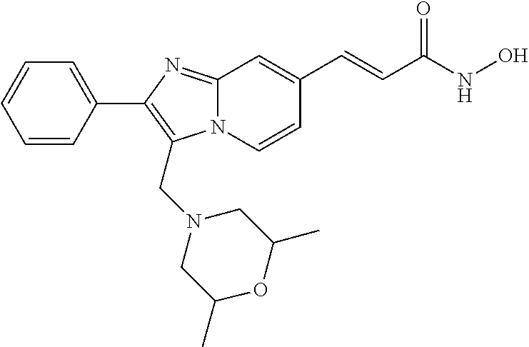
N12C(=NC(C3=CC=CC=C3)=C1CN1CC(C)OC(C)C1)C=C(C=CC(NO)=O)C=C2
